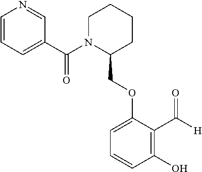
C1=CC=C(C(N2C(COC3=CC=CC(O)=C3C([H])=O)CCCC2)=O)C=N1
